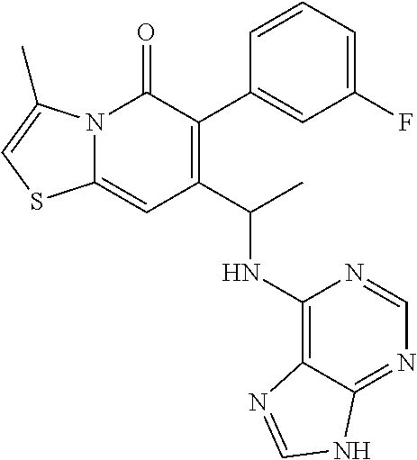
C1(F)=CC=CC(C2=C(C(C)NC3=C4C(=NC=N3)NC=N4)C=C3N(C2=O)C(C)=CS3)=C1
